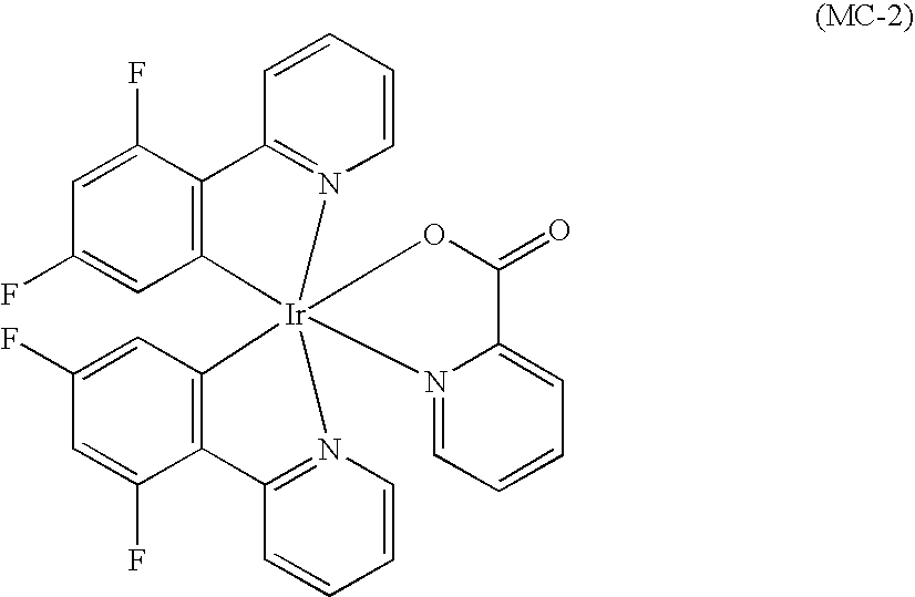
C12=C(C(F)=CC(F)=C1)C1=N([Ir]234(C2=C(C(F)=CC(F)=C2)C2=N3C=CC=C2)OC(=O)C2=CC=CC=N42)C=CC=C1
